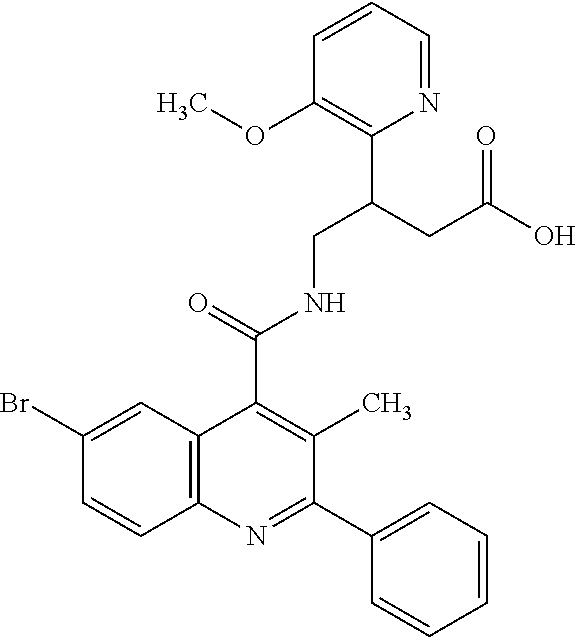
C1=CC2=C(C=C1Br)C(C(=O)NCC(CC(O)=O)C1=C(OC)C=CC=N1)=C(C)C(C1=CC=CC=C1)=N2
